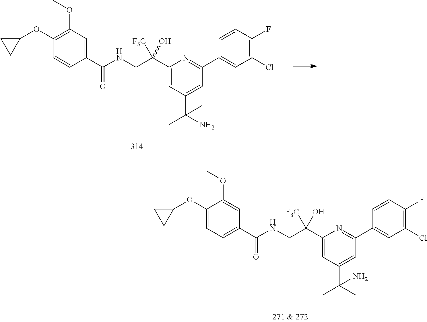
C1(OC2CC2)=CC=C(C(NCC(C2=CC(C(C)(C)N)=CC(C3=CC(Cl)=C(F)C=C3)=N2)(O)[F3C])=O)C=C1OC.C1(OC2CC2)=C(OC)C=C(C(NCC(C2=CC(C(C)(N)C)=CC(C3=CC(Cl)=C(F)C=C3)=N2)(O)[F3C])=O)C=C1
